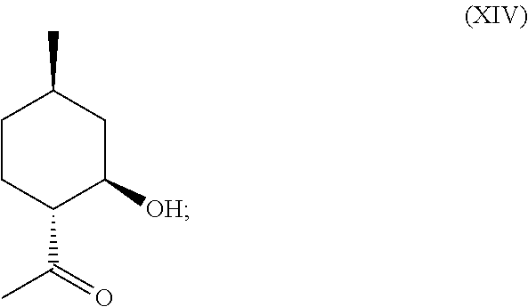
C1CC(C(=O)C)C([OH])CC1C
